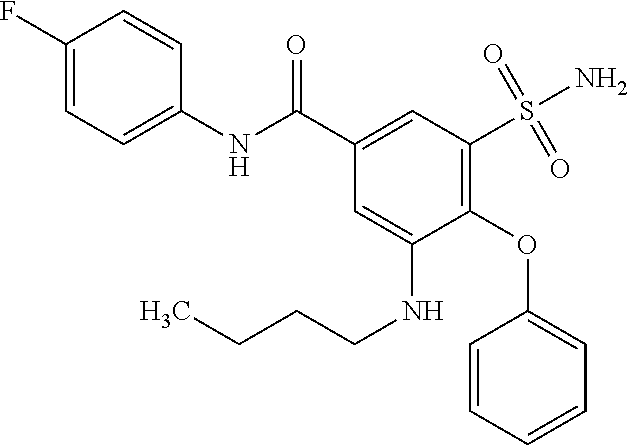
C1(F)=CC=C(NC(C2=CC(S(N)(=O)=O)=C(OC3=CC=CC=C3)C(NCCCC)=C2)=O)C=C1
